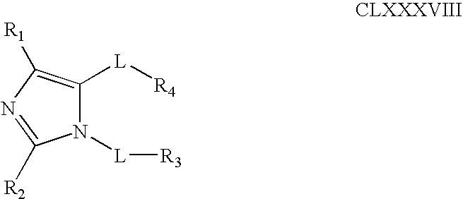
N1([L][R3])C([L][R4])=C([R1])N=C1[R2]
